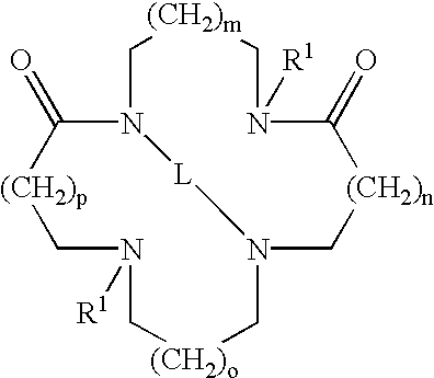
[(CH2)p]1C(=O)N2[L]N(C[(CH2)o]CN([R1])C1)C[(CH2)n]C(=O)N([R1])C[(CH2)m]C2
